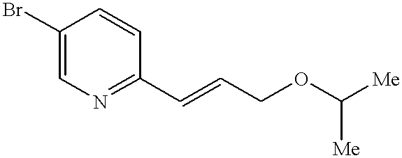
C1(Br)=CN=C(C=CCOC([Me])[Me])C=C1
